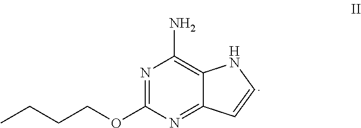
N1=C(OCCCC)N=C2C(=C1N)NC=C2
